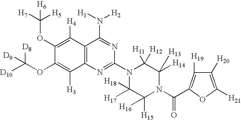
C12=C(N=C(N3C([H18])([H17])C([H15])([H16])N(C(=O)C4=C([H19])C([H20])=C([H21])O4)C([H13])([H14])C3([H11])[H12])N=C1N([H1])[H2])C([H3])=C(OC([D10])([D8])[D9])C(OC([H7])([H5])[H6])=C2[H4]
